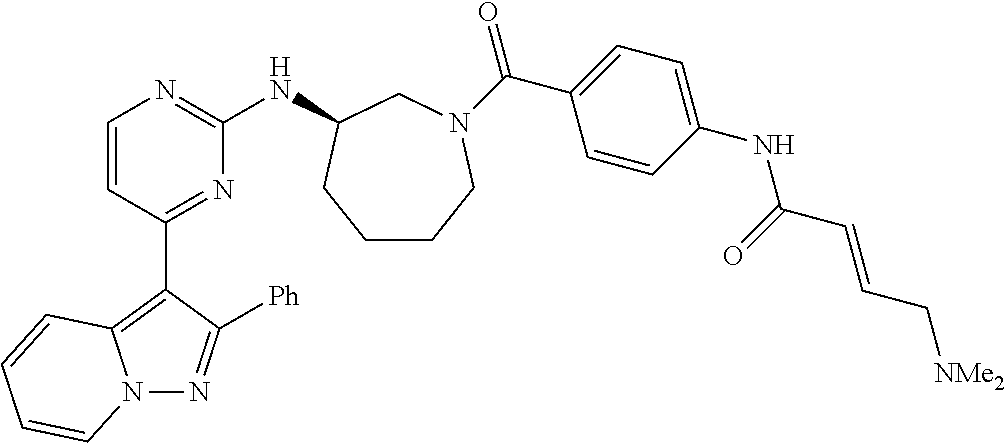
N12N=C([Ph])C(C3=NC(NC4CN(C(=O)C5=CC=C(NC(=O)C=CC[NMe2])C=C5)CCCC4)=NC=C3)=C1C=CC=C2
